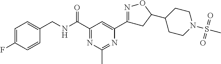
C1=C(F)C=CC(CNC(C2=NC(C)=NC(C3=NOC(C4CCN(S(C)(=O)=O)CC4)C3)=C2)=O)=C1
